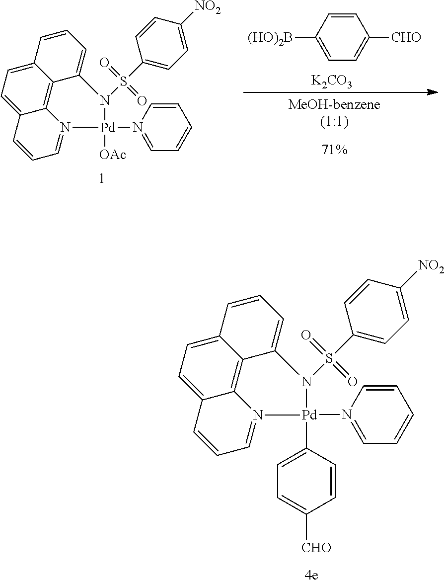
C12=CC=C3C4=C1C(=CC=C2)N(S(=O)(=O)C1=CC=C([NO2])C=C1)[Pd](N1=CC=CC=C1)(C1=CC=C([CHO])C=C1)N4=CC=C3.C12=CC=C3C4=C1C(=CC=C2)N(S(=O)(=O)C1=CC=C([NO2])C=C1)[Pd](N1=CC=CC=C1)([OAc])N4=CC=C3.[71%].C1([(HO)2B])=CC=C([CHO])C=C1.[K2CO3]
